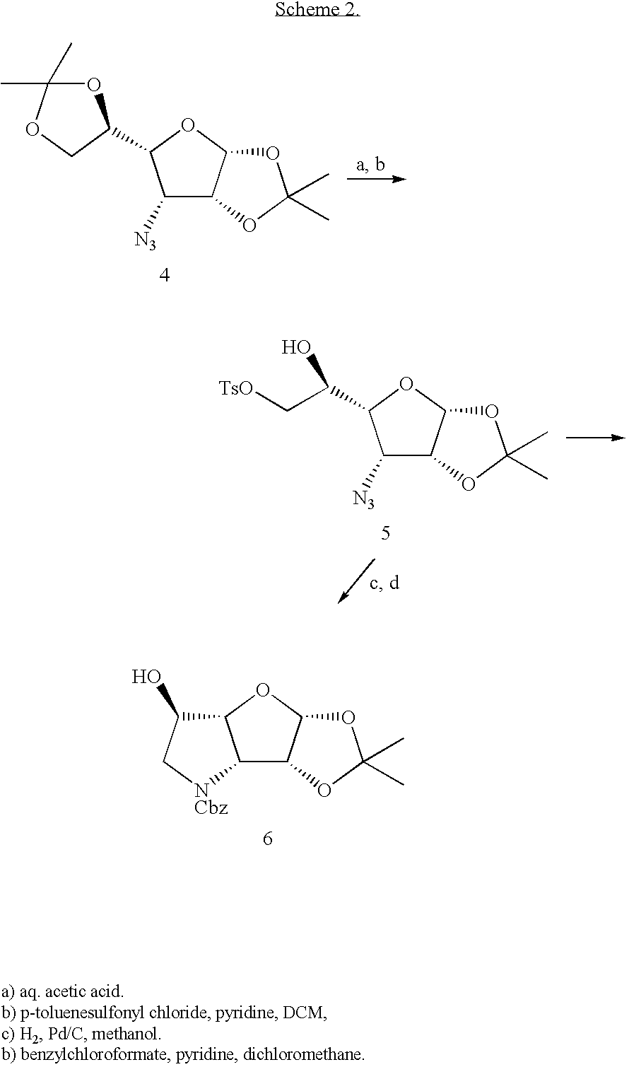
C1([N3])C2C(OC1C1OC(C)(C)OC1)OC(C)(C)O2.C1([N3])C2C(OC1C(C[TsO])O)OC(C)(C)O2.C12C3C(OC1C(O)C[NCbz]2)OC(C)(C)O3
